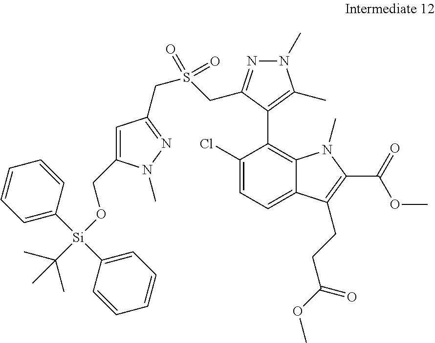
C1(Cl)=CC=C2C(=C1C1=C(C)N(C)N=C1CS(CC1=NN(C)C(CO[Si](C(C)(C)C)(C3=CC=CC=C3)C3=CC=CC=C3)=C1)(=O)=O)N(C)C(C(OC)=O)=C2CCC(OC)=O
